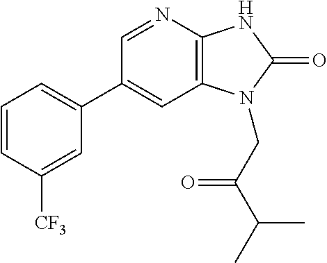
C1(C2=CC=CC([CF3])=C2)=CC2=C(N=C1)NC(=O)N2CC(C(C)C)=O
